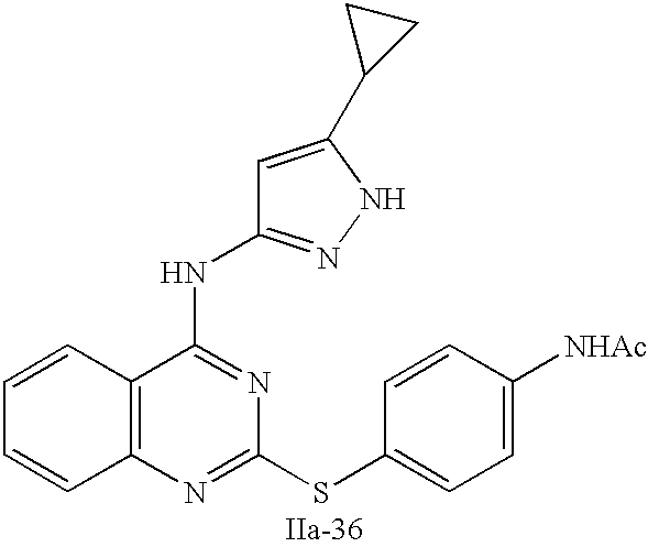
C12=C(N=C(SC3=CC=C([NHAc])C=C3)N=C1NC1=NNC(C3CC3)=C1)C=CC=C2
